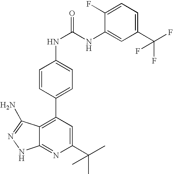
C1(C(C)(C)C)=CC(C2=CC=C(NC(=O)NC3=CC(C(F)(F)F)=CC=C3F)C=C2)=C2C(=N1)NN=C2N
